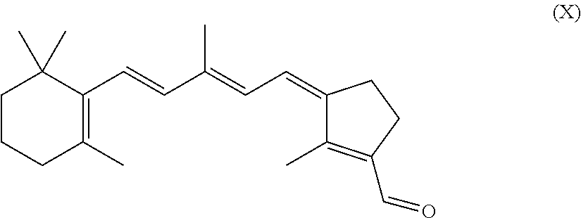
C1CCC(C)=C(C=CC(=CC=C2C(C)=C(C=O)CC2)C)C1(C)C
